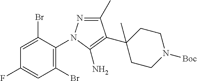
C1(F)=CC(Br)=C(N2N=C(C)C(C3(C)CCN([Boc])CC3)=C2N)C(Br)=C1
